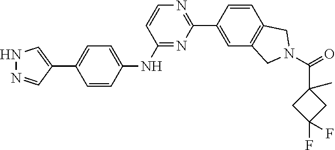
N1=C(NC2=CC=C(C3=CNN=C3)C=C2)C=CN=C1C1=CC2=C(C=C1)CN(C(C1(C)CC(F)(F)C1)=O)C2
